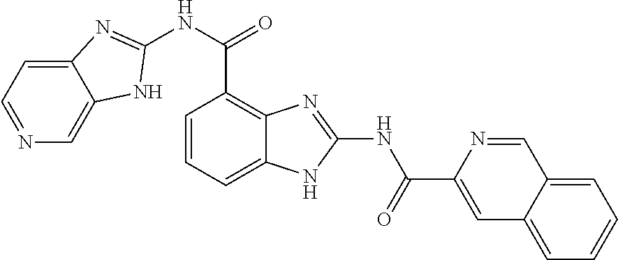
C1=CC=C2C(=C1C(=O)NC1=NC3=CC=NC=C3N1)N=C(NC(C1=CC3=CC=CC=C3C=N1)=O)N2
